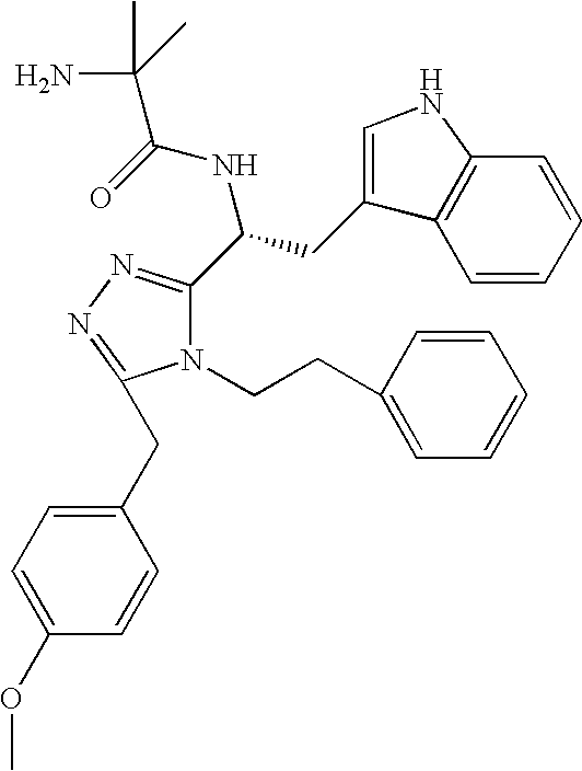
C1=CC=CC2=C1C(CC(C1=NN=C(CC3=CC=C(OC)C=C3)N1CCC1=CC=CC=C1)NC(=O)C(C)(N)C)=CN2
